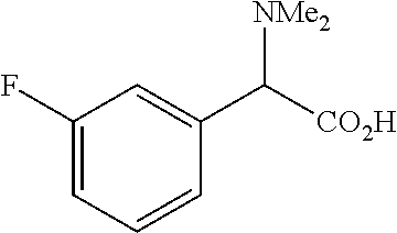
C1=CC(C([CO2H])[NMe2])=CC(F)=C1
